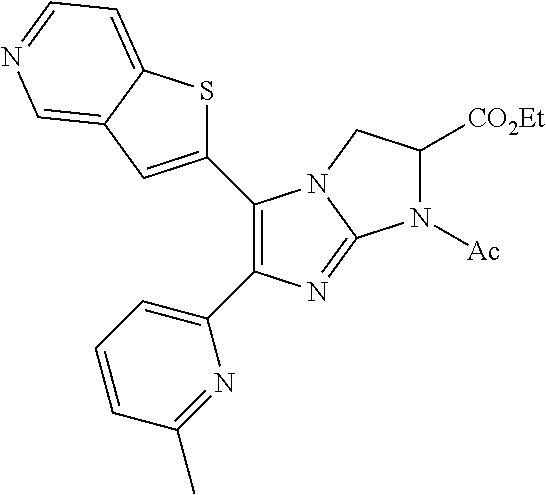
C1(C2=C(C3=CC=CC(C)=N3)N=C3N2CC([CO2Et])N3[Ac])=CC2=CN=CC=C2S1
